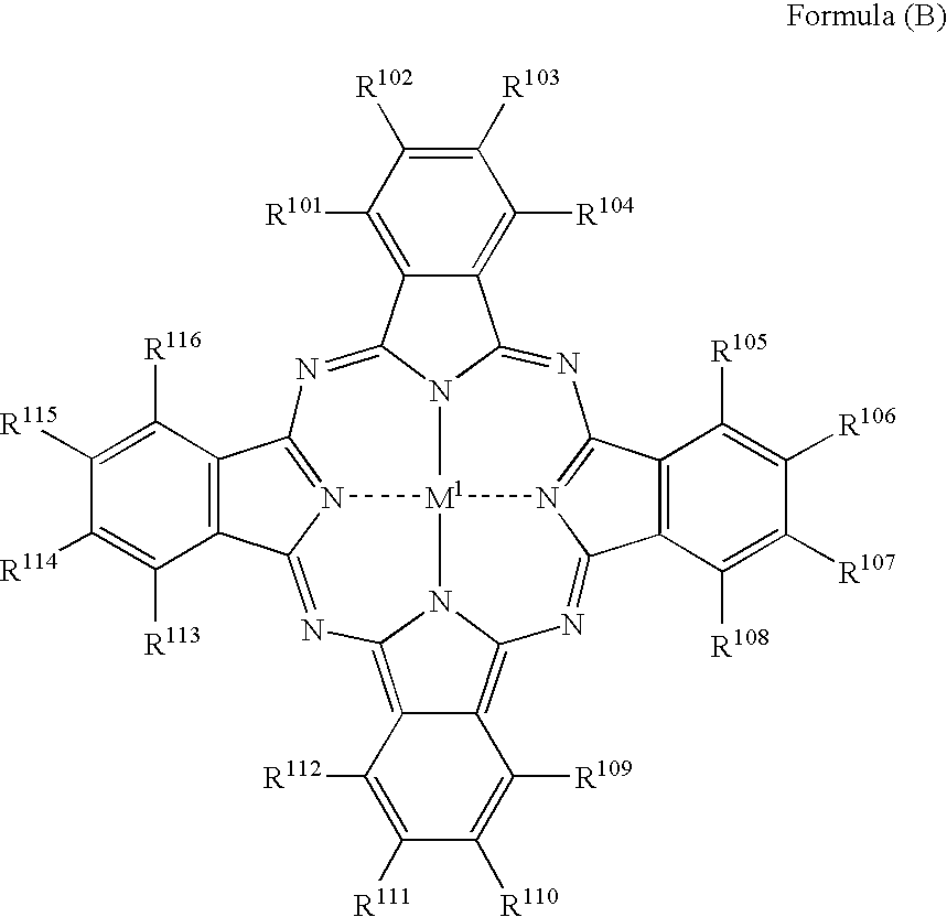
N1=C2N3C(=NC4=N5C(=NC6=C7C(=C8N=C9N(=C1C1=C9C([R108])=C([R107])C([R106])=C1[R105])[M1]53N86)C([R109])=C([R110])C([R111])=C7[R112])C1=C4C([R116])=C([R115])C([R114])=C1[R113])C1=C([R101])C([R102])=C([R103])C([R104])=C21
